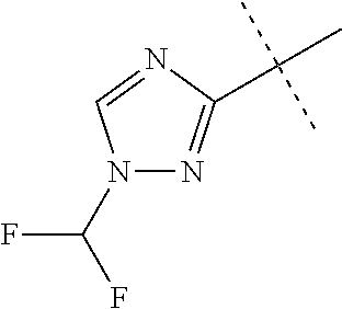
C(C)(C)(C)C1=NN(C(F)F)C=N1
